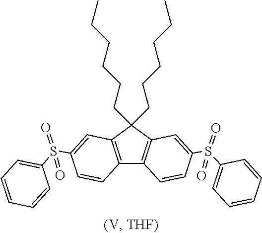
C12=C(C(CCCCCC)(CCCCCC)C3=C1C=CC(S(C1=CC=CC=C1)(=O)=O)=C3)C=C(S(C1=CC=CC=C1)(=O)=O)C=C2
